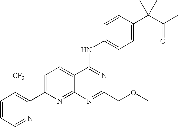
C1=CC=NC(C2=CC=C3C(=N2)N=C(COC)N=C3NC2=CC=C(C(C(C)=O)(C)C)C=C2)=C1[CF3]
